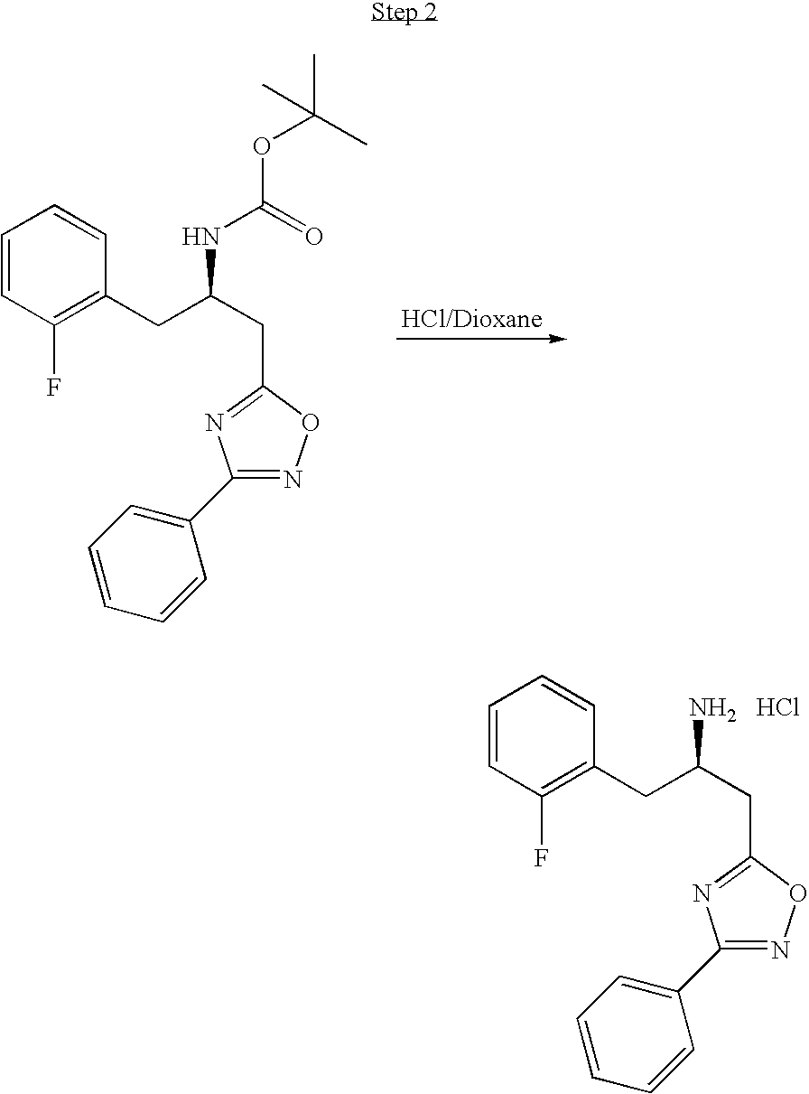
C1=CC(F)=C(CC(CC2=NC(C3=CC=CC=C3)=NO2)NC(=O)OC(C)(C)C)C=C1.C1=CC(F)=C(CC(CC2=NC(C3=CC=CC=C3)=NO2)N)C=C1.Cl
